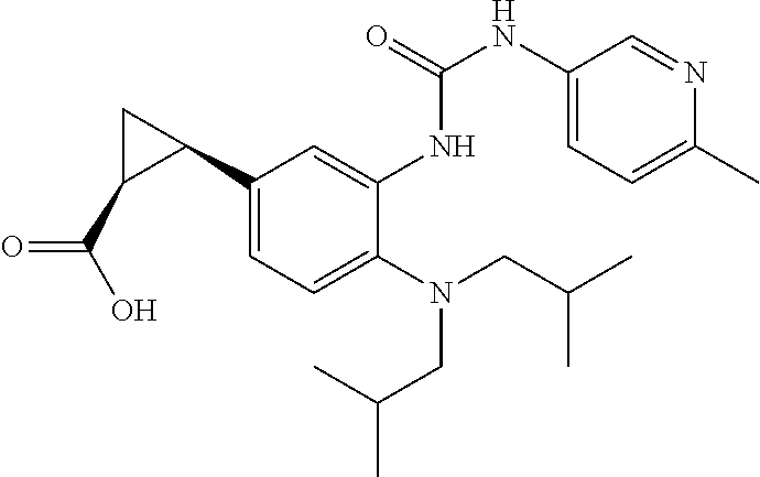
C1(C2CC2C(O)=O)=CC=C(N(CC(C)C)CC(C)C)C(NC(NC2=CC=C(C)N=C2)=O)=C1
